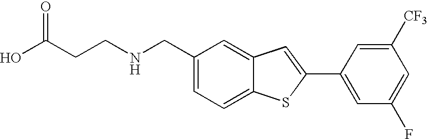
C1=C(CNCCC(O)=O)C=C2C(=C1)SC(C1=CC(F)=CC([CF3])=C1)=C2
